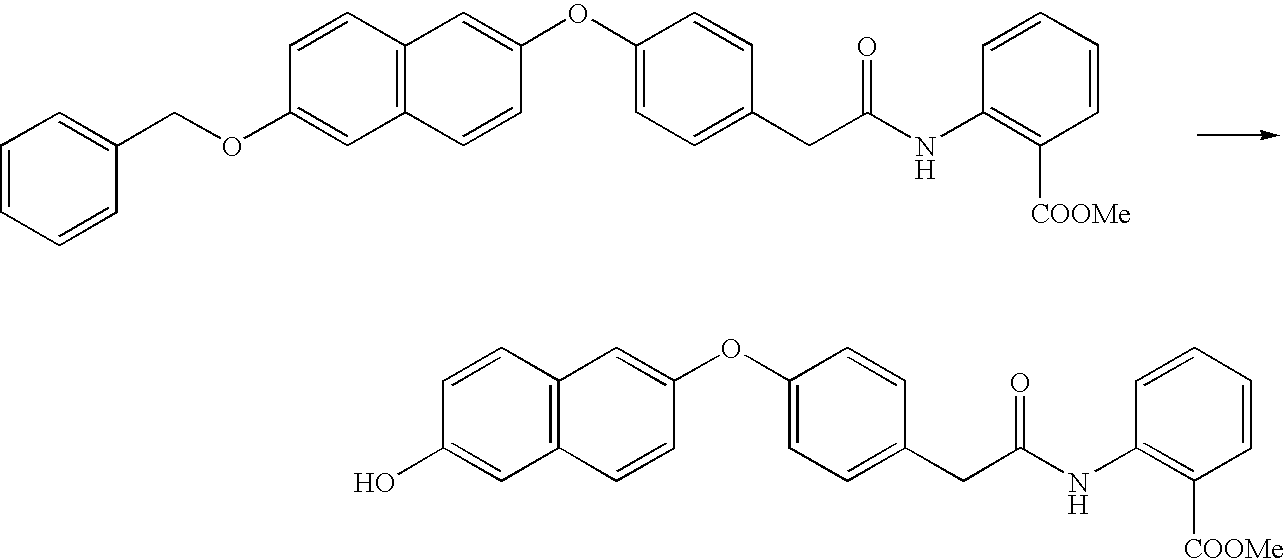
C12=C(C=CC(OCC3=CC=CC=C3)=C1)C=C(OC1=CC=C(CC(NC3=C([COOMe])C=CC=C3)=O)C=C1)C=C2.C12=C(C=CC(O)=C1)C=C(OC1=CC=C(CC(NC3=C([COOMe])C=CC=C3)=O)C=C1)C=C2
